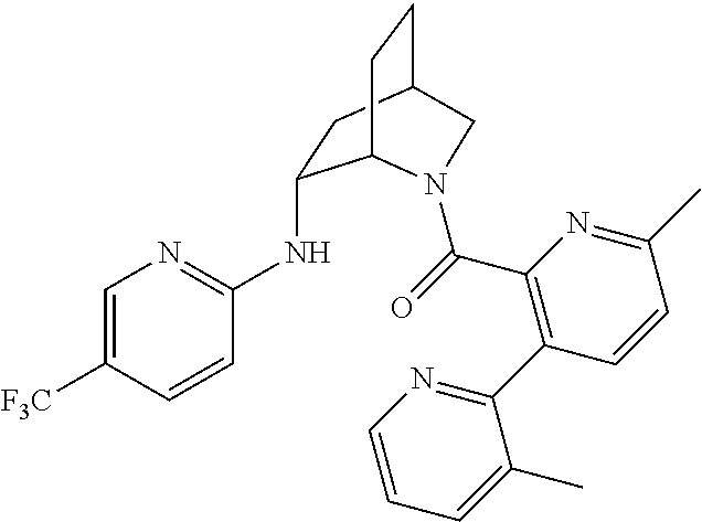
C1=C([F3C])C=CC(NC2CC3CCC2N(C(C2=C(C4=NC=CC=C4C)C=CC(C)=N2)=O)C3)=N1
